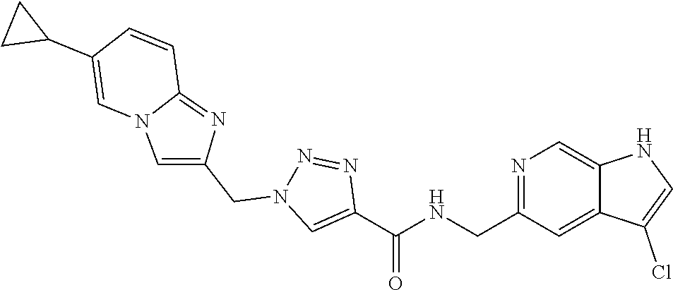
N1=C(CNC(C2=CN(CC3=CN4C(=N3)C=CC(C3CC3)=C4)N=N2)=O)C=C2C(=C1)NC=C2Cl
